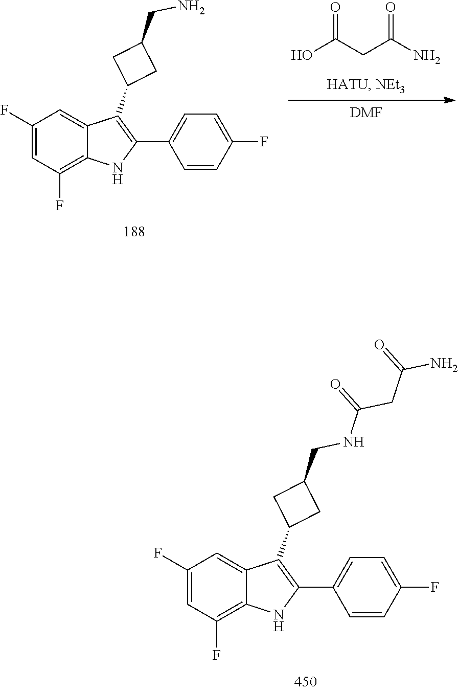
C1(F)=CC(F)=C2C(=C1)C(C1CC(CN)C1)=C(C1=CC=C(F)C=C1)N2.OC(CC(N)=O)=O.[DMF].C1(F)=CC(F)=C2C(=C1)C(C1CC(CNC(CC(=O)N)=O)C1)=C(C1=CC=C(F)C=C1)N2
